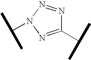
C1(C(C)C)=NN(C(C)C)N=N1
